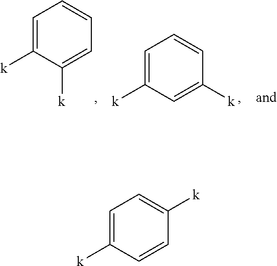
C1=C([k])C([k])=CC=C1.C1=C([k])C=C([k])C=C1.C1=C([k])C=CC([k])=C1
